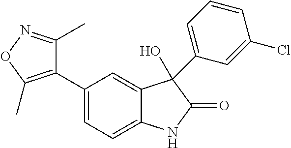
C1=C(C2=C(C)ON=C2C)C=C2C(=C1)NC(=O)C2(O)C1=CC=CC(Cl)=C1
